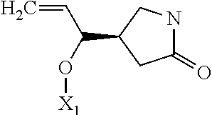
C1(=O)NCC(C(O[X1])C=C)C1
